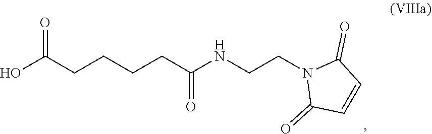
OC(CCCCC(NCCN1C(=O)C=CC1=O)=O)=O
